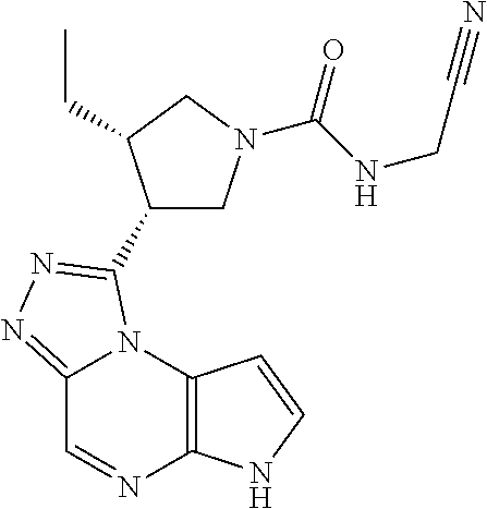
C12=NN=C(C3CN(C(NCC#N)=O)CC3CC)N1C1=C(N=C2)NC=C1
